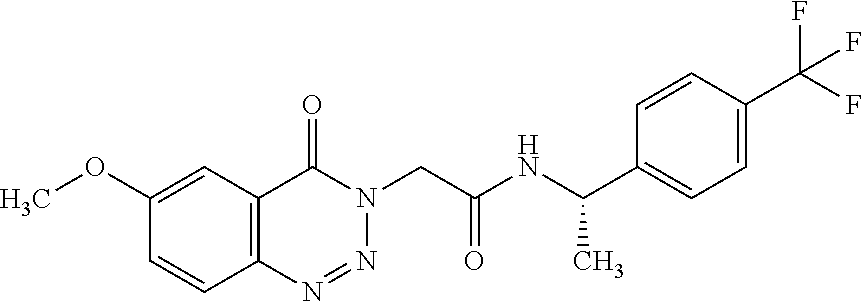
C1(OC)=CC2=C(C=C1)N=NN(CC(NC(C1=CC=C(C(F)(F)F)C=C1)C)=O)C2=O
